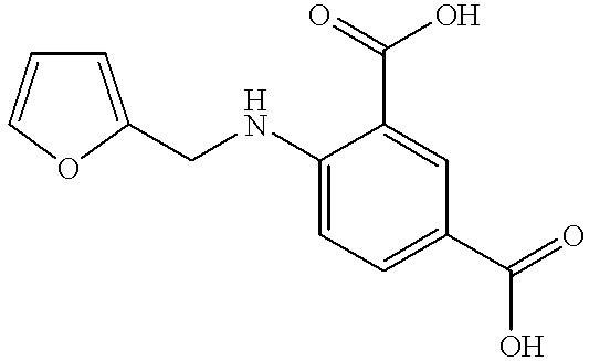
C1(NCC2=CC=CO2)=CC=C(C(=O)O)C=C1C(=O)O
